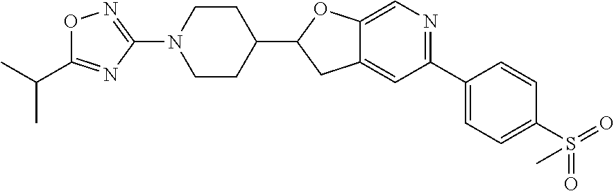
C12=CC(C3=CC=C(S(=O)(=O)C)C=C3)=NC=C1OC(C1CCN(C3=NOC(C(C)C)=N3)CC1)C2
